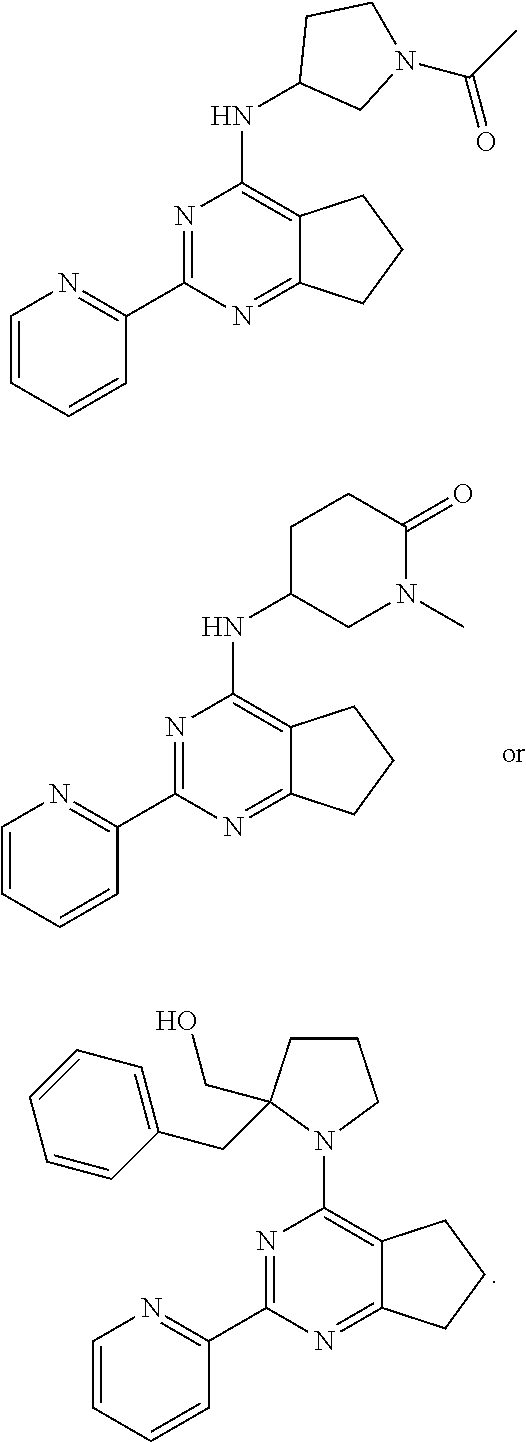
N1=C(C2=NC=CC=C2)N=C2C(=C1NC1CN(C)C(=O)CC1)CCC2.N1=C(C2=NC=CC=C2)N=C2C(=C1N1CCCC1(CC1=CC=CC=C1)CO)CCC2.N1=C(C2=NC=CC=C2)N=C2C(=C1NC1CN(C(C)=O)CC1)CCC2
